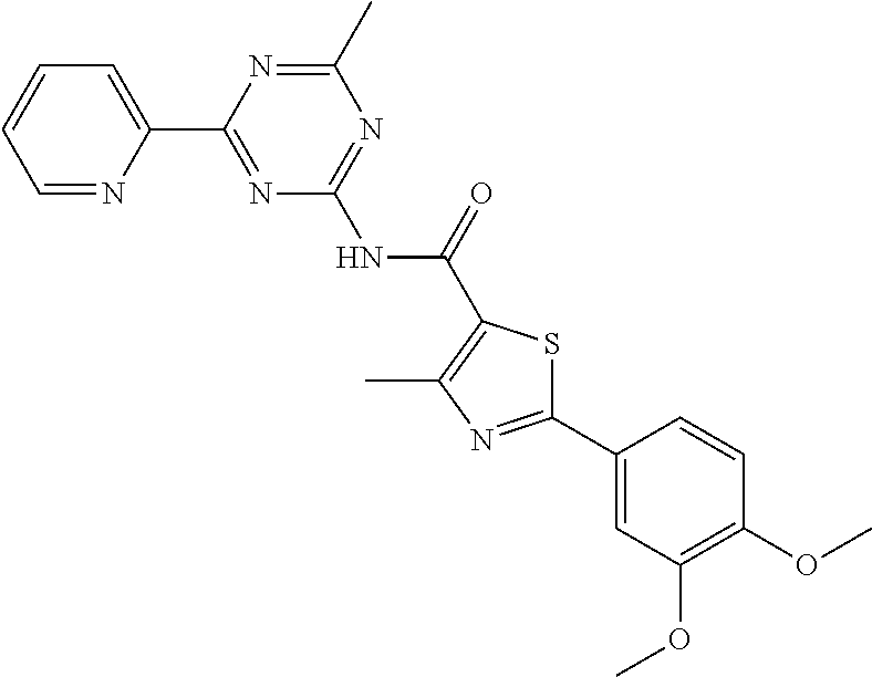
C1=NC(C2=NC(NC(=O)C3=C(C)N=C(C4=CC(OC)=C(OC)C=C4)S3)=NC(C)=N2)=CC=C1
